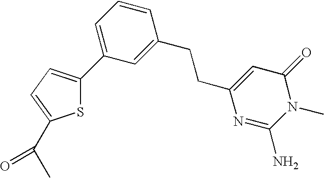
C1=C(CCC2=CC(=O)N(C)C(N)=N2)C=CC=C1C1=CC=C(C(=O)C)S1
